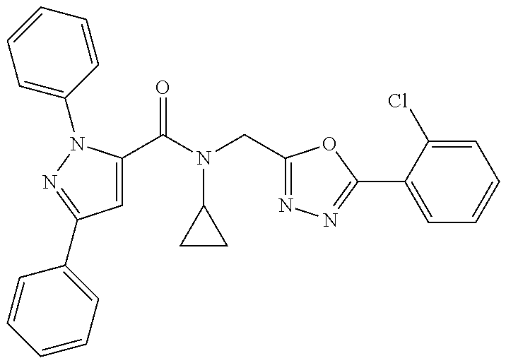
C1=C(C(=O)N(C2CC2)CC2=NN=C(C3=CC=CC=C3Cl)O2)N(C2=CC=CC=C2)N=C1C1=CC=CC=C1
